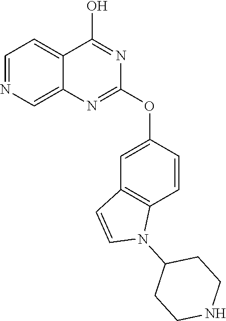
C1=NC=C2C(=C1)C(O)=NC(OC1=CC3=C(C=C1)N(C1CCNCC1)C=C3)=N2
